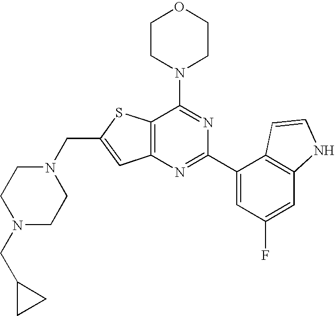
N1(CC2=CC3=C(S2)C(N2CCOCC2)=NC(C2=CC(F)=CC4=C2C=CN4)=N3)CCN(CC2CC2)CC1
